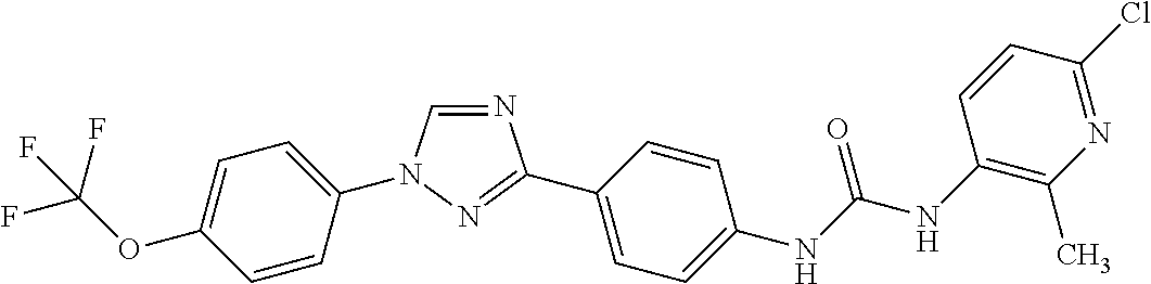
C1=C(N2C=NC(C3=CC=C(NC(NC4=C(C)N=C(Cl)C=C4)=O)C=C3)=N2)C=CC(OC(F)(F)F)=C1
